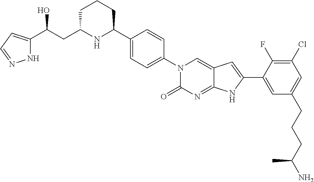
C(CC1NC(C2=CC=C(N3C(=O)N=C4C(=C3)C=C(C3=CC(CCCC(N)C)=CC(Cl)=C3F)N4)C=C2)CCC1)(C1=CC=NN1)O
